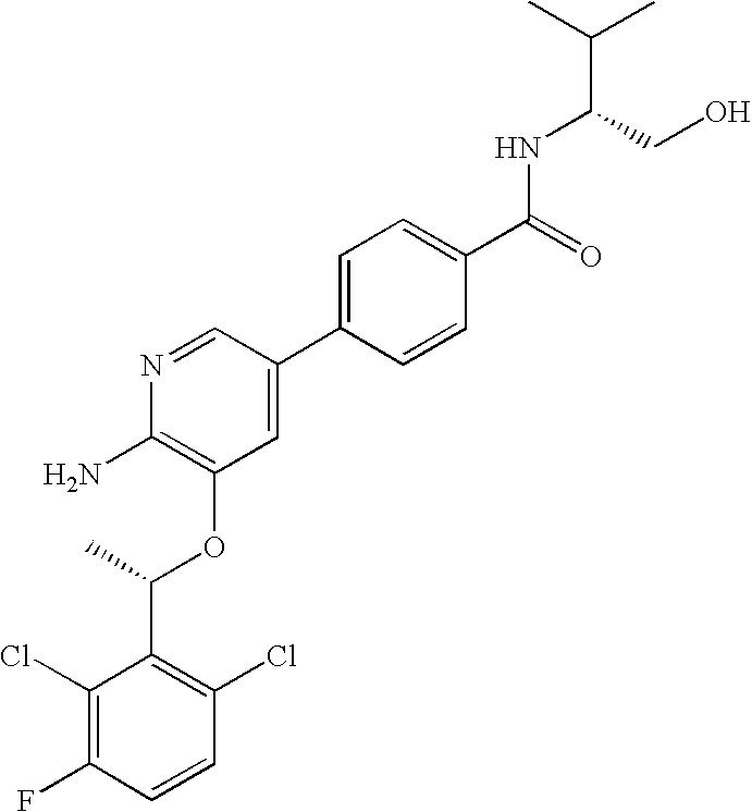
C1(Cl)=C(F)C=CC(Cl)=C1C(C)OC1=C(N)N=CC(C2=CC=C(C(=O)NC(C(C)C)CO)C=C2)=C1
